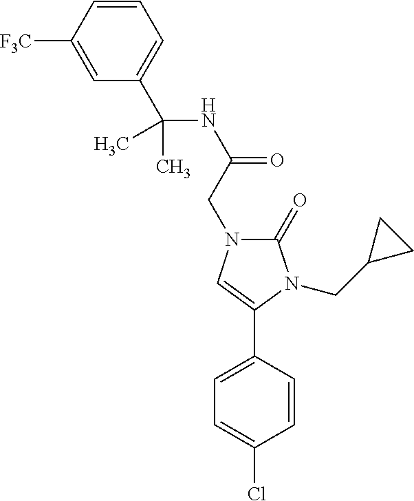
C1=C([F3C])C=CC=C1C(NC(=O)CN1C(=O)N(CC2CC2)C(C2=CC=C(Cl)C=C2)=C1)(C)C
